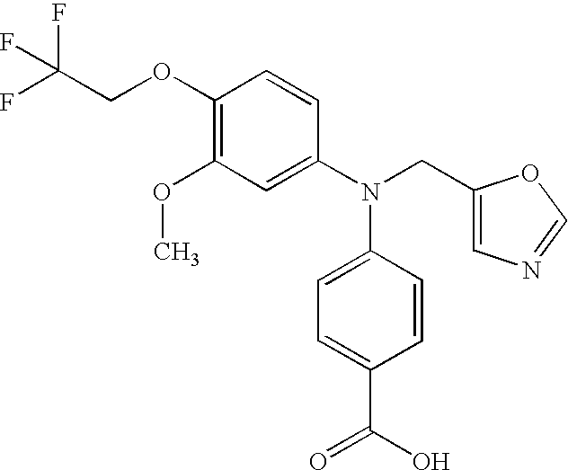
C1(OCC(F)(F)F)=C(OC)C=C(N(CC2=CN=CO2)C2=CC=C(C(O)=O)C=C2)C=C1
